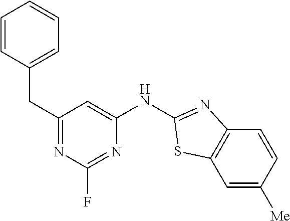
C1(CC2=CC=CC=C2)=NC(F)=NC(NC2=NC3=C(C=C([Me])C=C3)S2)=C1
